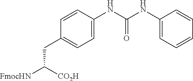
C1(CC([FmocHN])[CO2H])=CC=C(NC(NC2=CC=CC=C2)=O)C=C1
